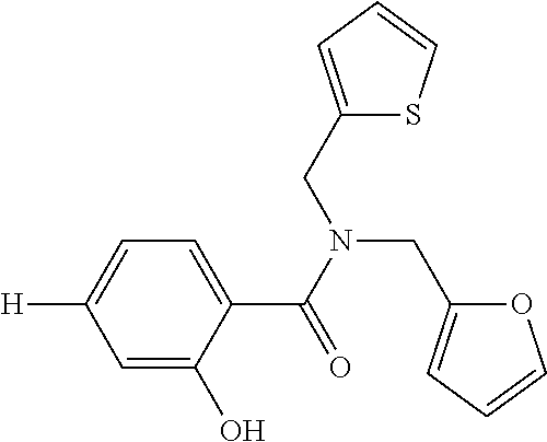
C1=C(O)C(C(=O)N(CC2=CC=CO2)CC2=CC=CS2)=CC=C1[H]
